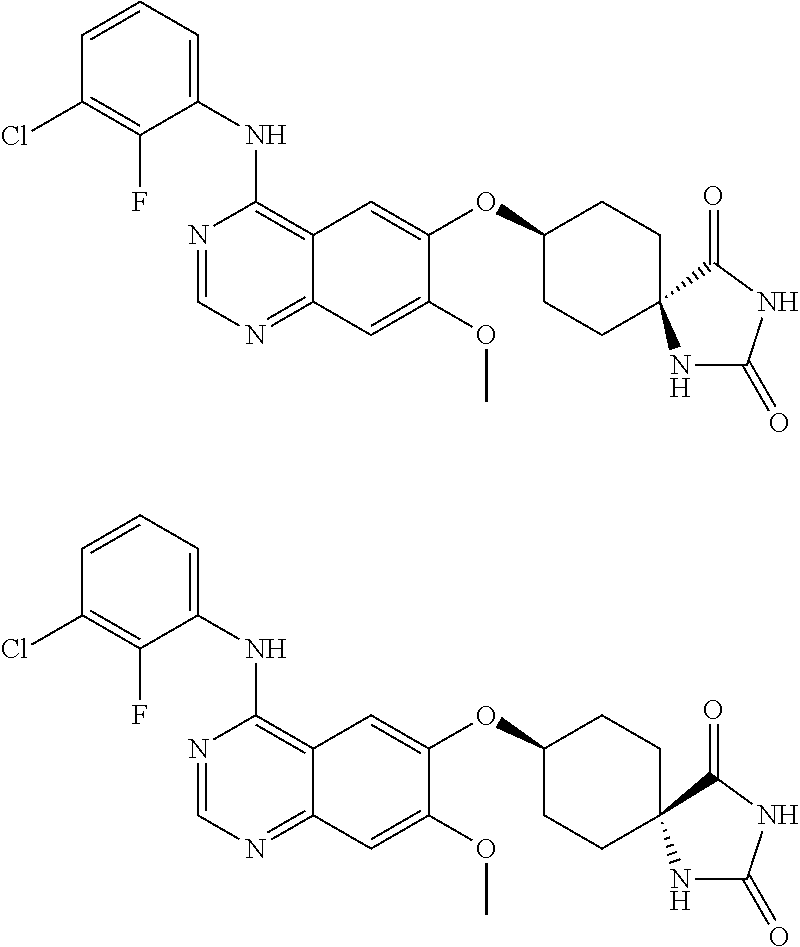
N1=CN=C2C(=C1NC1=CC=CC(Cl)=C1F)C=C(OC1CCC3(CC1)NC(=O)NC3=O)C(OC)=C2.N1=CN=C2C(=C1NC1=CC=CC(Cl)=C1F)C=C(OC1CCC3(CC1)NC(=O)NC3=O)C(OC)=C2
